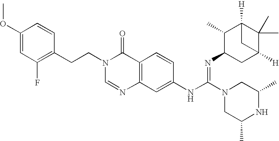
C1(OC)=CC(F)=C(CCN2C=NC3=C(C2=O)C=CC(NC(=NC2CC4([H])C(C)(C)C([H])(C2C)C4)N2CC(C)NC(C)C2)=C3)C=C1
